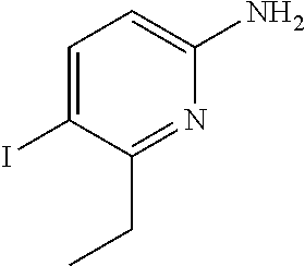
C1=C(I)C(CC)=NC(N)=C1
